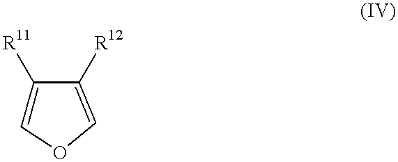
C1([R11])=COC=C1[R12]
